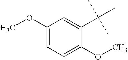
C1(OC)=CC=C(OC)C(C(C)(C)C)=C1
